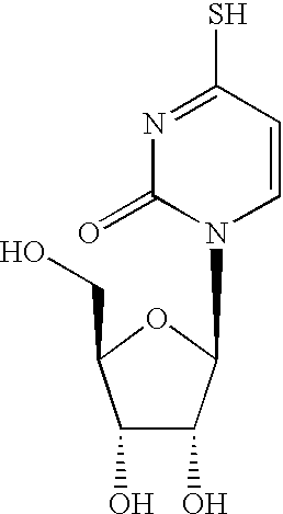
N1(C2C(O)C(O)C(CO)O2)C=CC(S)=NC1=O
